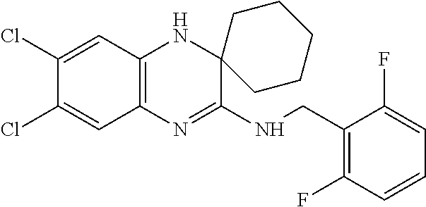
C1(Cl)=CC2=C(C=C1Cl)N=C(NCC1=C(F)C=CC=C1F)C1(N2)CCCCC1
